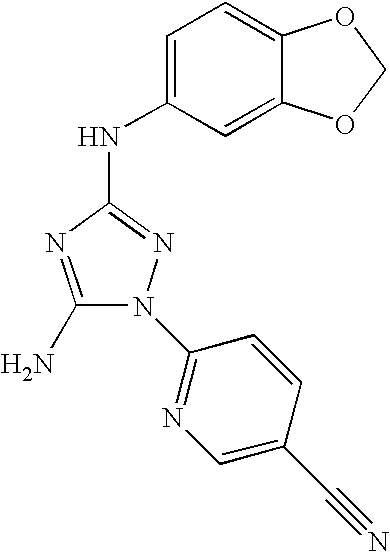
C1(N)=NC(NC2=CC=C3C(=C2)OCO3)=NN1C1=NC=C(C#N)C=C1
